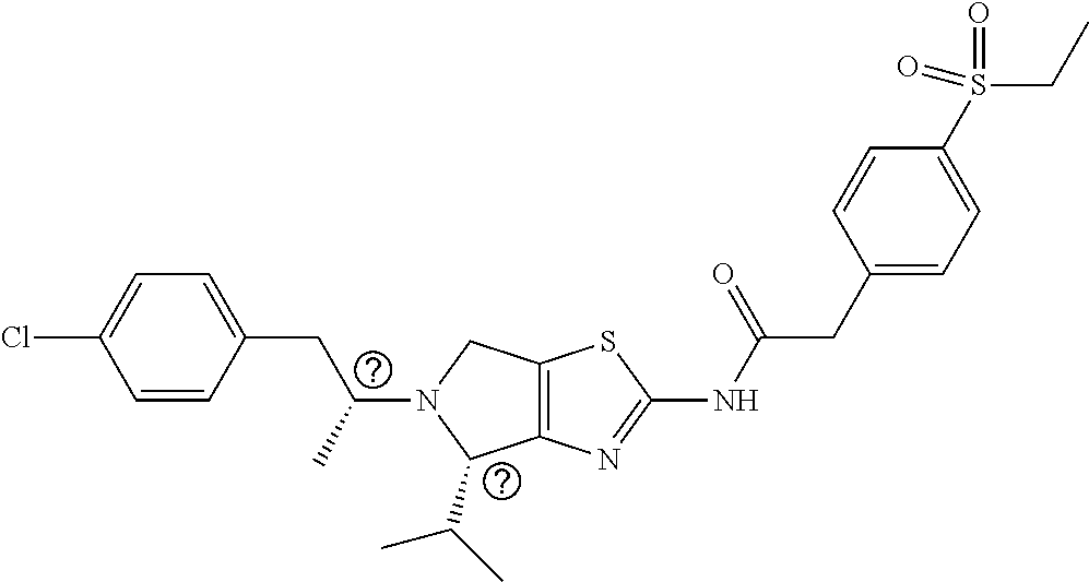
C12=C(N=C(NC(CC3=CC=C(S(CC)(=O)=O)C=C3)=O)S1)C(C(C)C)N(C(CC1=CC=C(Cl)C=C1)C)C2
